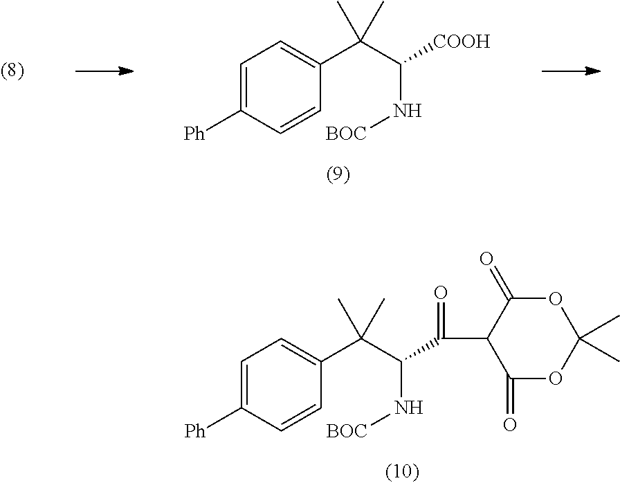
C1=C([Ph])C=CC(C(C([COOH])N[BOC])(C)C)=C1.C1=C([Ph])C=CC(C(C(C(=O)C2C(=O)OC(C)(C)OC2=O)N[BOC])(C)C)=C1
